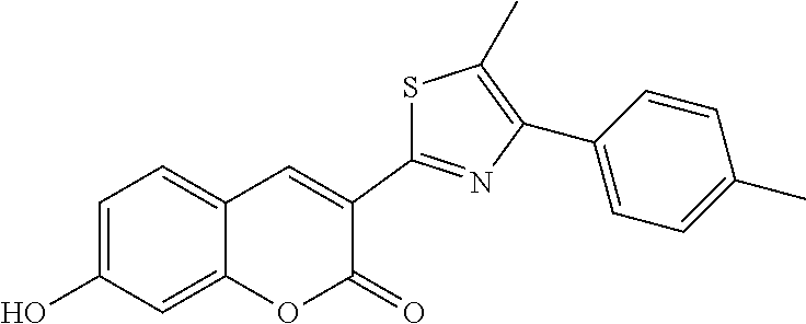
C1=C(O)C=C2C(=C1)C=C(C1=NC(C3=CC=C(C)C=C3)=C(C)S1)C(=O)O2
